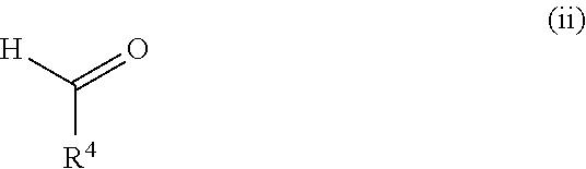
C([R4])(=O)[H]
